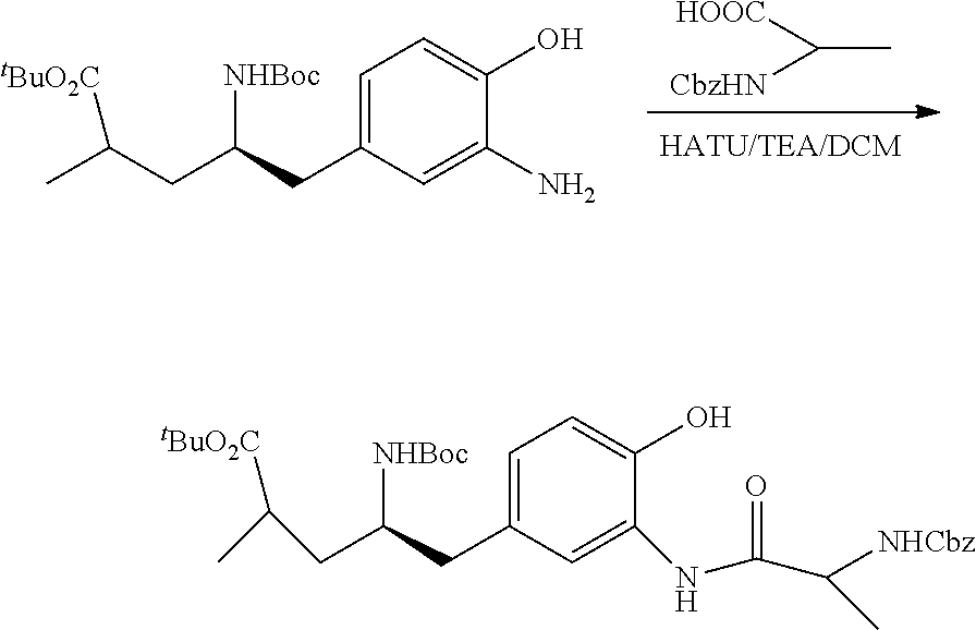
C(C)([CbzHN])[HOOC].C1=C(CC([NHBoc])CC(C)[tBuO2C])C=C(N)C(O)=C1.C1=C(CC([NHBoc])CC(C)[tBuO2C])C=C(NC(=O)C(C)[NHCbz])C(O)=C1
